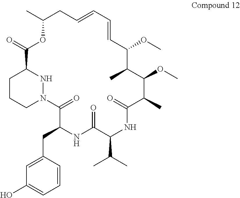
C1CCN2NC1C(=O)OC(C)CC=CC=CC(OC)C(C)C(OC)C(C)C(=O)NC(C(C)C)C(=O)NC(CC1=CC(O)=CC=C1)C2=O
